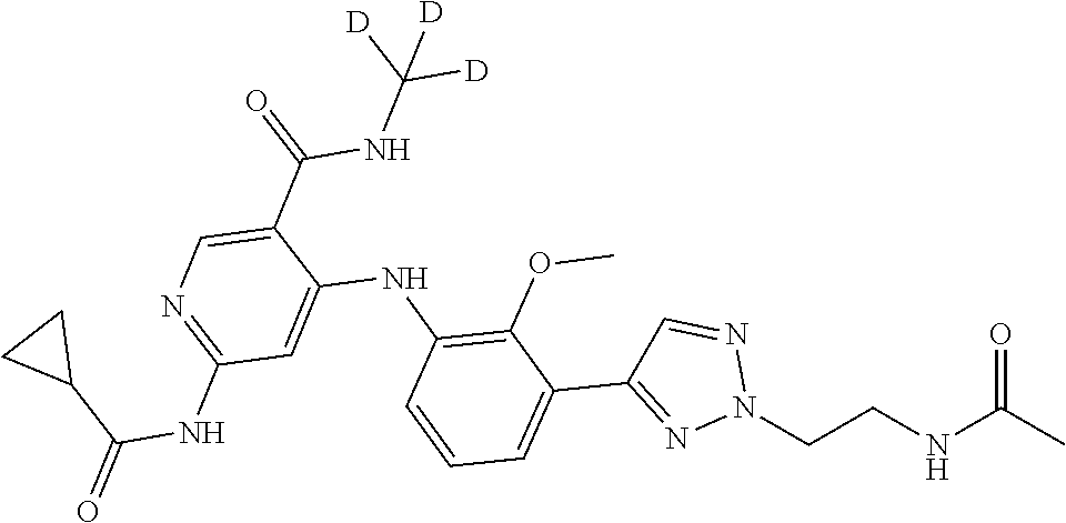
CC(NCCN1N=CC(C2=CC=CC(NC3=CC(NC(C4CC4)=O)=NC=C3C(NC([D])([D])[D])=O)=C2OC)=N1)=O
